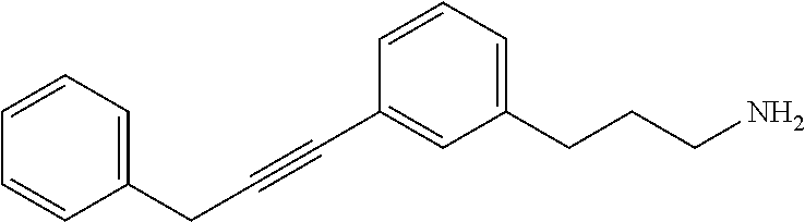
C1=CC=C(CC#CC2=CC(CCCN)=CC=C2)C=C1
